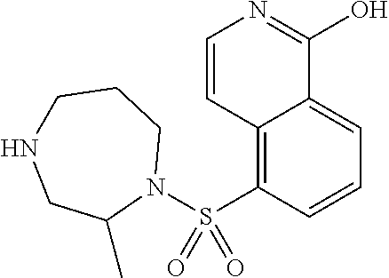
C12=C(S(N3CCCNCC3C)(=O)=O)C=CC=C1C(O)=NC=C2
